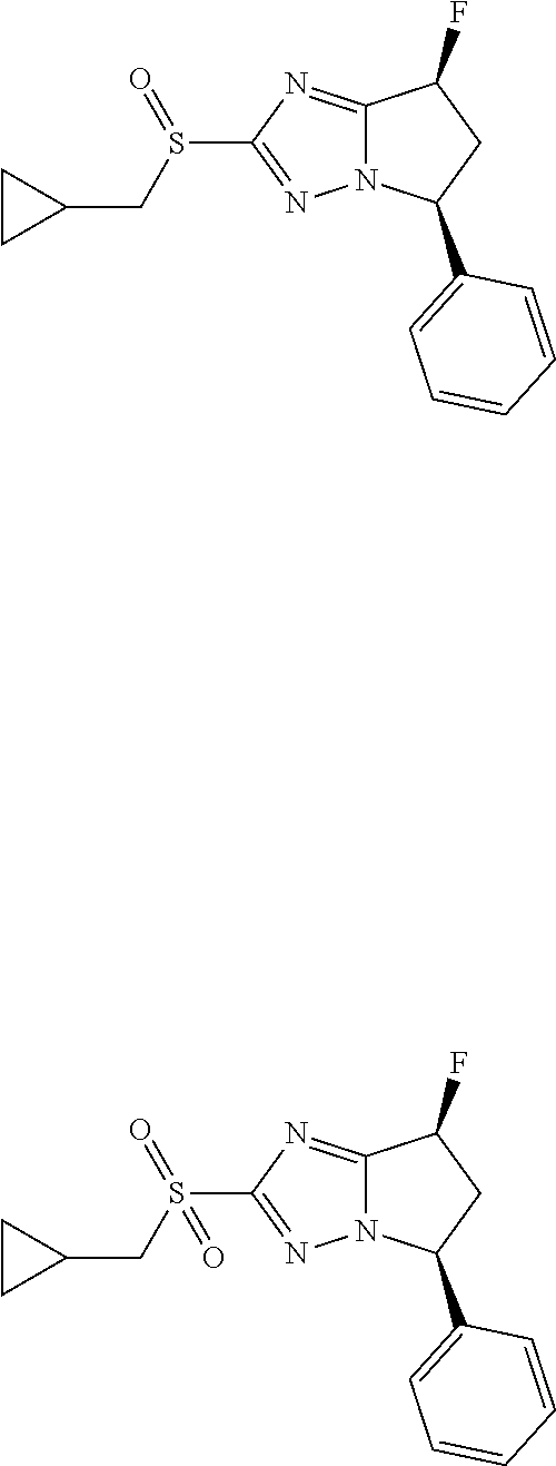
C1(S(CC2CC2)=O)=NN2C(=N1)C(F)CC2C1=CC=CC=C1.C1(S(CC2CC2)(=O)=O)=NN2C(=N1)C(F)CC2C1=CC=CC=C1
